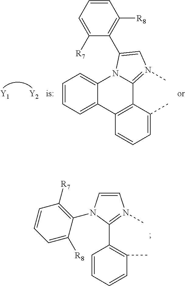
C1=CC=CC(C)=C1C1=N(C)C=CN1C1=C([R7])C=CC=C1[R8].[Y1].[Y2].C1=CC=C2C(=C1)N1C(=N(C)C=C1C1=C([R8])C=CC=C1[R7])C1=C2C=CC=C1C
